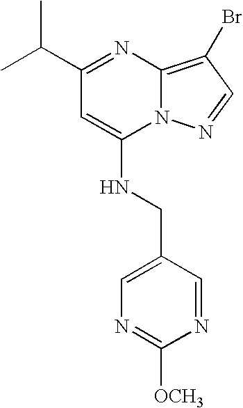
CC(C)C1=NC2=C(Br)C=NN2C(NCC2=CN=C([OCH3])N=C2)=C1
